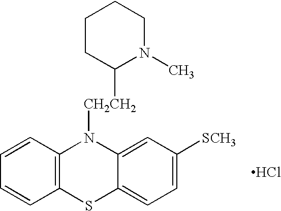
C1=CC2=C(C=C1)SC1=CC=C([SCH3])C=C1N2[CH2CH2]C1N(C)CCCC1.Cl
